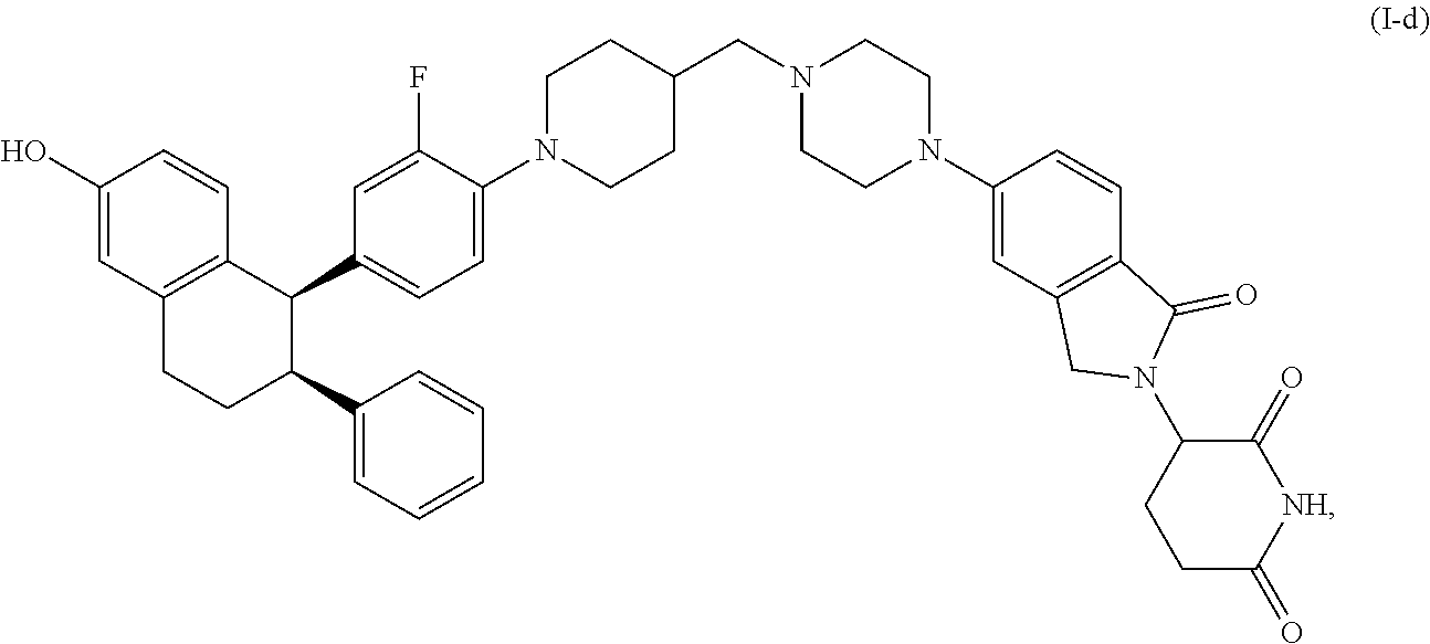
N1(CC2CCN(C3=CC=C(C4C5=C(C=C(O)C=C5)CCC4C4=CC=CC=C4)C=C3F)CC2)CCN(C2=CC3=C(C=C2)C(=O)N(C2CCC(=O)[NH]C2=O)C3)CC1
